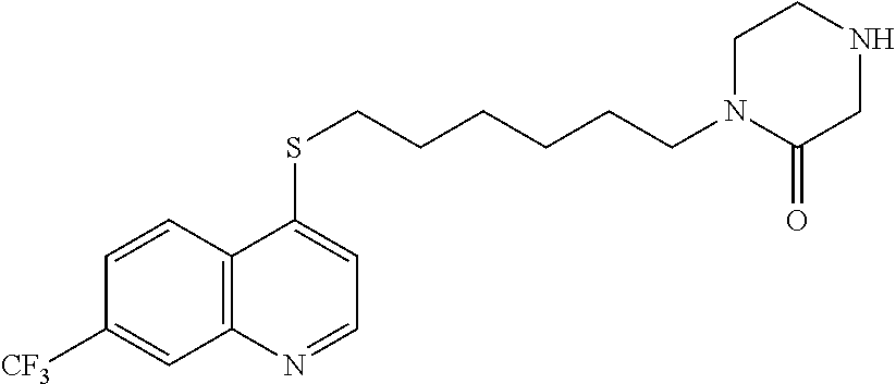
C12=C(C=CC([CF3])=C1)C(SCCCCCCN1C(=O)CNCC1)=CC=N2
